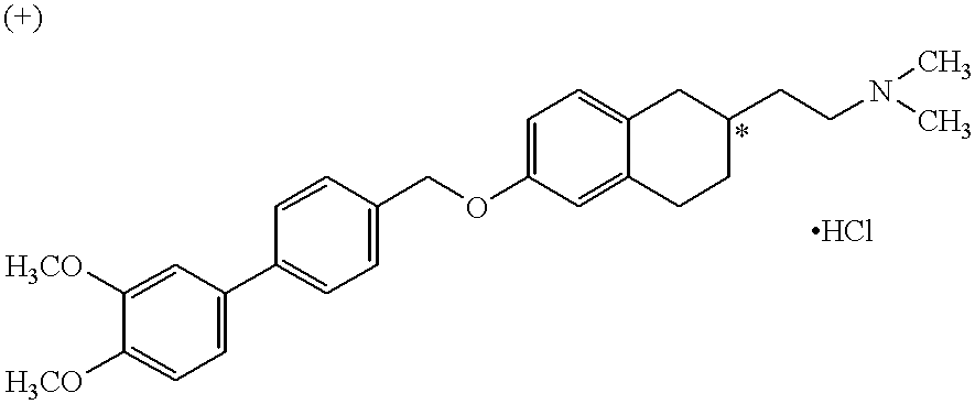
C1=C([H3CO])C([H3CO])=CC(C2=CC=C(COC3=CC=C4C(=C3)CCC(CCN(C)C)C4)C=C2)=C1
